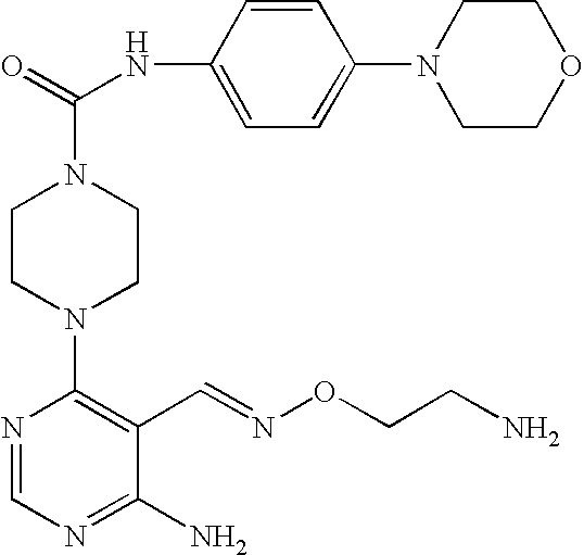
C1CN(C2=C(C=NOCCN)C(N)=NC=N2)CCN1C(=O)NC1=CC=C(N2CCOCC2)C=C1
